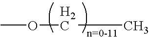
O(CC)C
